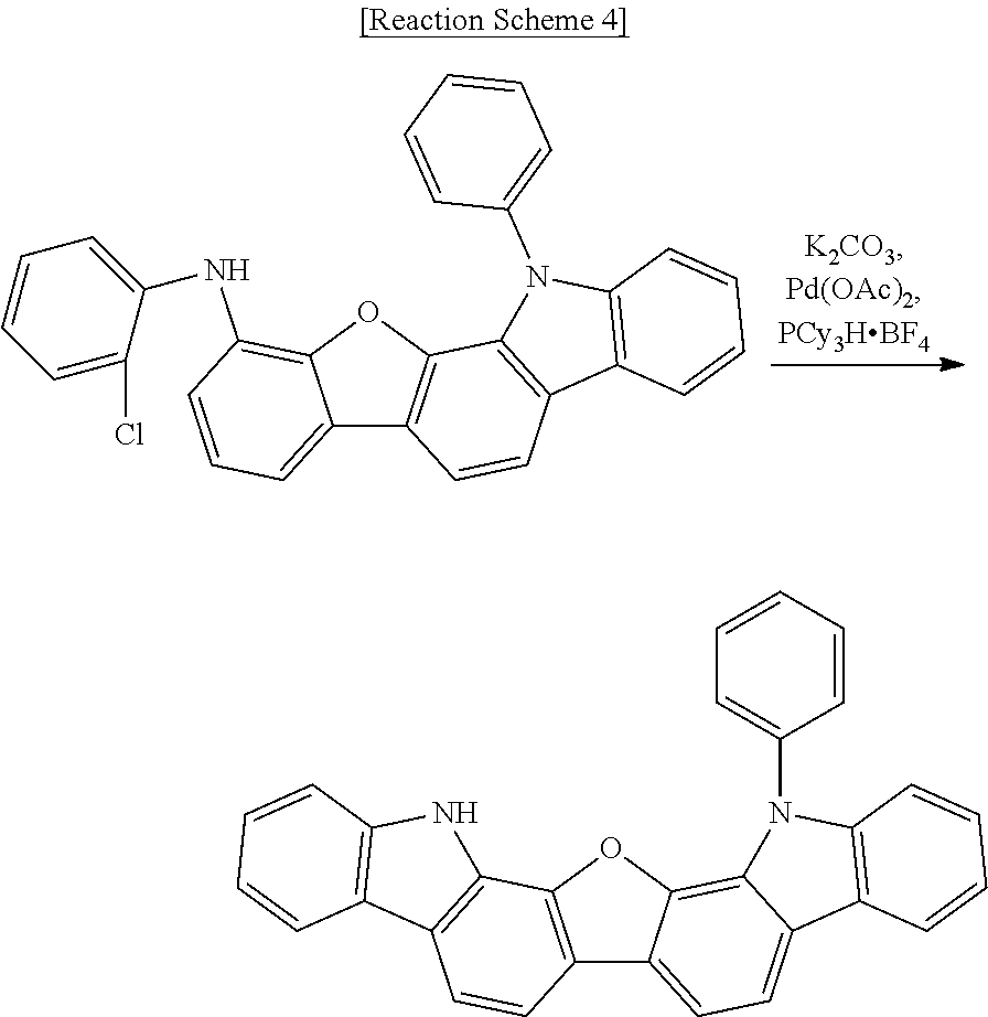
C12=CC=CC(NC3=CC=CC=C3Cl)=C1OC1=C2C=CC2=C1N(C1=CC=CC=C1)C1=C2C=CC=C1.C12=C(OC3=C4C(=CC=C13)C1=C(N4C3=CC=CC=C3)C=CC=C1)C1=C(C=C2)C2=C(N1)C=CC=C2
